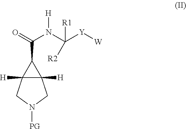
C12([H])C([H])(CN([PG])C1)C2C(=O)N(C([Y][W])([R1])[R2])[H]
